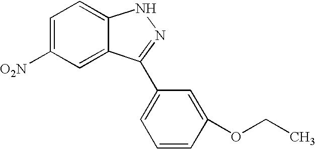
[O2N]C1=CC=C2C(=C1)C(C1=CC=CC(OCC)=C1)=NN2
